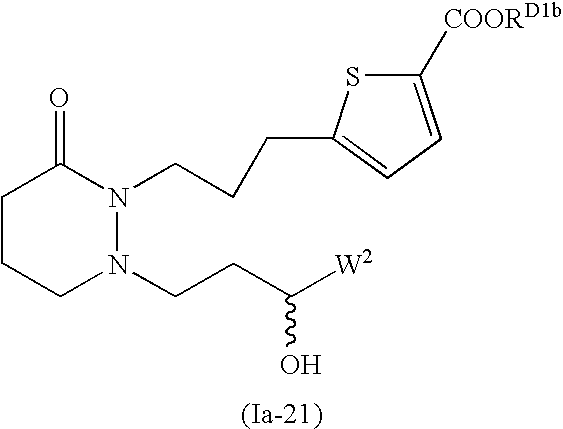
C1CCN(CCC([W2])O)N(CCCC2=CC=C([COORD1b])S2)C1=O
